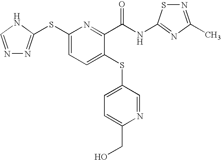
C1(SC2=NN=CN2)=CC=C(SC2=CC=C(CO)N=C2)C(C(NC2=NC(C)=NS2)=O)=N1
